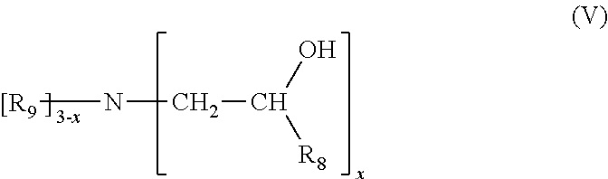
N([[R9])CC(O)[R8]
